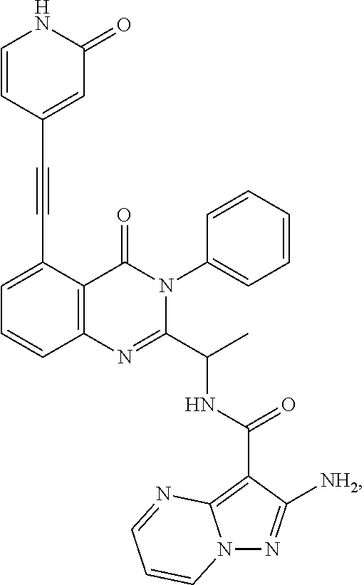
C12=C(C(C#CC3=CC(=O)NC=C3)=CC=C1)C(=O)N(C1=CC=CC=C1)C(C(C)NC(C1=C3N(N=C1[NH2])C=CC=N3)=O)=N2
